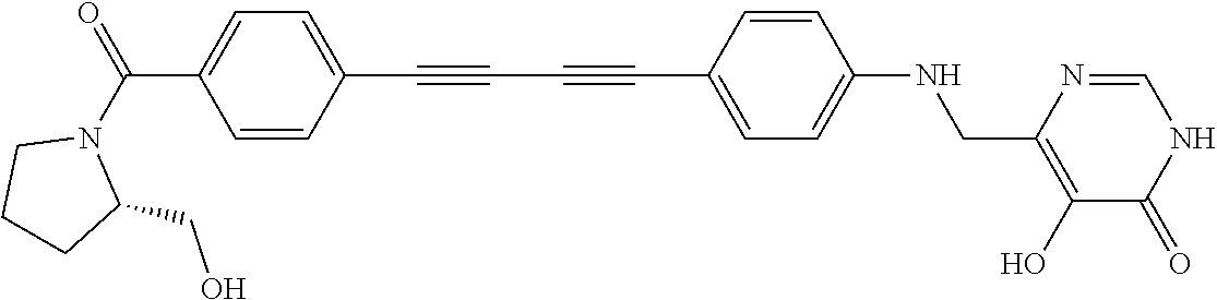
C1=CC(C#CC#CC2=CC=C(NCC3=C(O)C(=O)NC=N3)C=C2)=CC=C1C(=O)N1CCCC1CO
